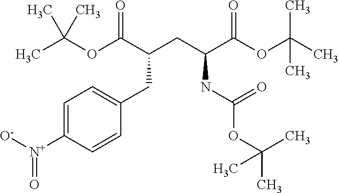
[N+](C1=CC=C(CC(C(OC(C)(C)C)=O)CC(C(OC(C)(C)C)=O)NC(=O)OC(C)(C)C)C=C1)(=O)[O-]
